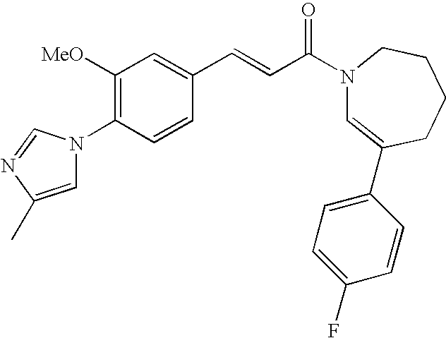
C1([OMe])=C(N2C=C(C)N=C2)C=CC(C=CC(N2C=C(C3=CC=C(F)C=C3)CCCC2)=O)=C1
